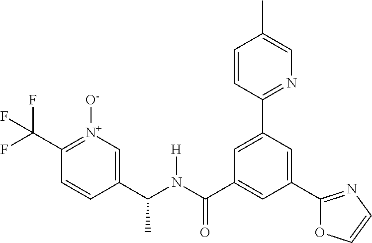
C1(C(N(C(C2=CC(C3=NC=CO3)=CC(C3=NC=C(C)C=C3)=C2)=O)[H])C)=C[N+]([O-])=C(C(F)(F)F)C=C1
